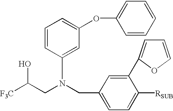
C1=CC(N(CC2=CC=C([RSUB])C(C3=CC=CO3)=C2)CC([F3C])O)=CC(OC2=CC=CC=C2)=C1
